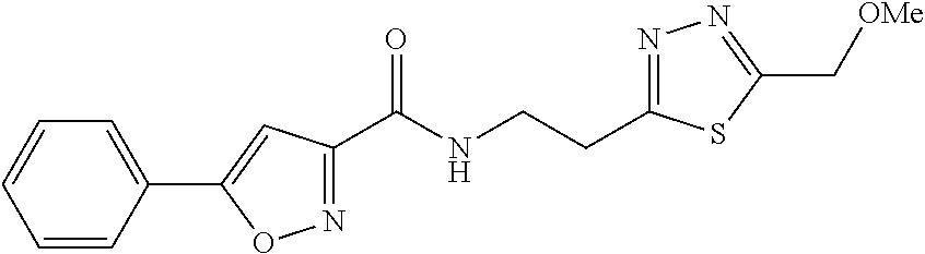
C1=CC(C2=CC(C(NCCC3=NN=C(C[OMe])S3)=O)=NO2)=CC=C1
